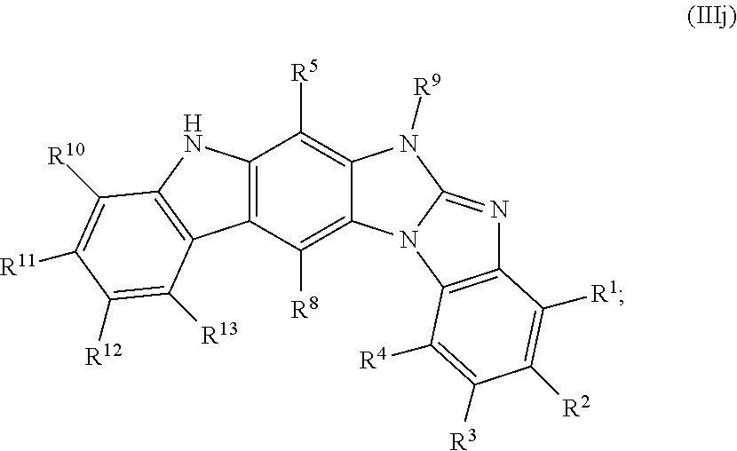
C12=C(C([R8])=C3C(=C1[R5])N([R9])C1=NC4=C(N31)C([R4])=C([R3])C([R2])=C4[R1])C1=C(N2)C([R10])=C([R11])C([R12])=C1[R13]
